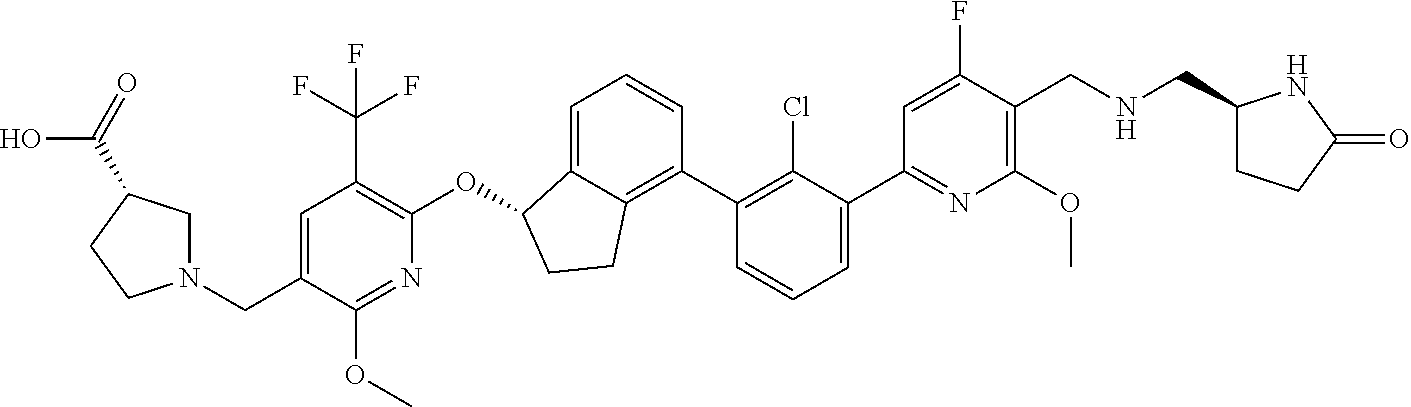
O(C1C2=CC=CC(C3=C(Cl)C(C4=NC(OC)=C(CNCC5CCC(=O)N5)C(F)=C4)=CC=C3)=C2CC1)C1=C(C(F)(F)F)C=C(CN2CC(C(O)=O)CC2)C(OC)=N1
